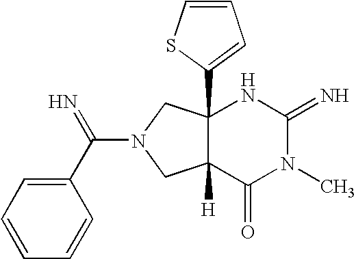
C1=CC=CC(C(=N)N2CC3([H])C(C4=CC=CS4)(C2)NC(=N)N(C)C3=O)=C1
